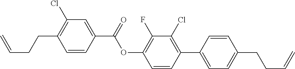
C1=CC(C(=O)OC2=C(F)C(Cl)=C(C3=CC=C(CCC=C)C=C3)C=C2)=CC(Cl)=C1CCC=C
